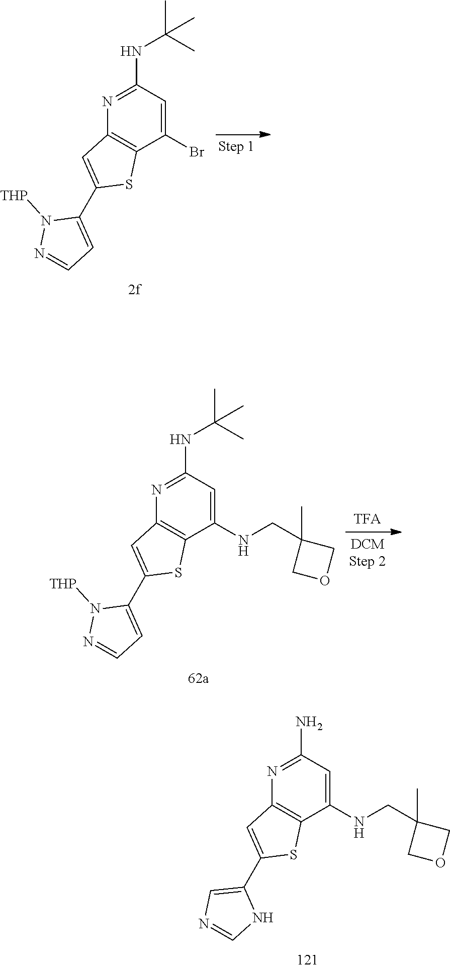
N1=C(NC(C)(C)C)C=C(Br)C2=C1C=C(C1=CC=NN1[THP])S2.N1=C(NC(C)(C)C)C=C(NCC2(C)COC2)C2=C1C=C(C1=CC=NN1[THP])S2.N1=C(N)C=C(NCC2(C)COC2)C2=C1C=C(C1=CN=CN1)S2
